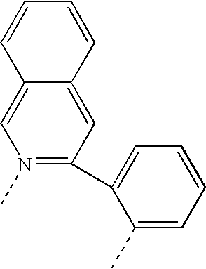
C1=CC=CC2=CC(C3=CC=CC=C3C)=N(C)C=C12
